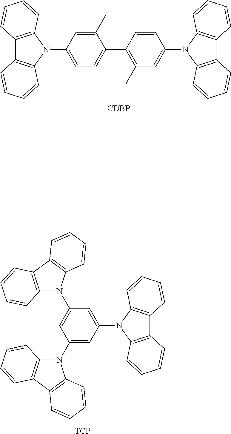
C1=C(N2C3=C(C4=C2C=CC=C4)C=CC=C3)C=C(C)C(C2=C(C)C=C(N3C4=C(C5=C3C=CC=C5)C=CC=C4)C=C2)=C1.[CDBP].[TCP].C1(N2C3=C(C4=C2C=CC=C4)C=CC=C3)=CC(N2C3=C(C4=C2C=CC=C4)C=CC=C3)=CC(N2C3=C(C4=C2C=CC=C4)C=CC=C3)=C1
